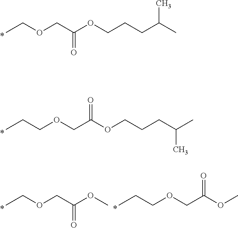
CCOCC(=O)OCCCC(C)C.CCCOCC(OCCCC(C)C)=O.CCOCC(=O)OC.CCCOCC(OC)=O
